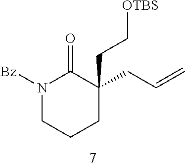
N1([Bz])CCCC(CC=C)(CC[OTBS])C1=O
